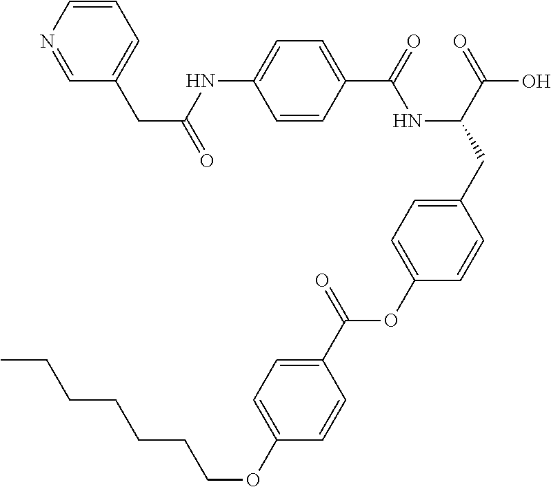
C1=CC(C(=O)NC(CC2=CC=C(OC(C3=CC=C(OCCCCCCC)C=C3)=O)C=C2)C(=O)O)=CC=C1NC(CC1=CC=CN=C1)=O
